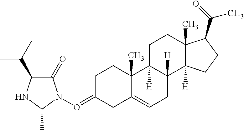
O(=C1CC2=CCC3([H])C([H])(C2(C)CC1)CCC1(C)C3([H])CCC1C(=O)C)N1C(=O)C(C(C)C)NC1C
